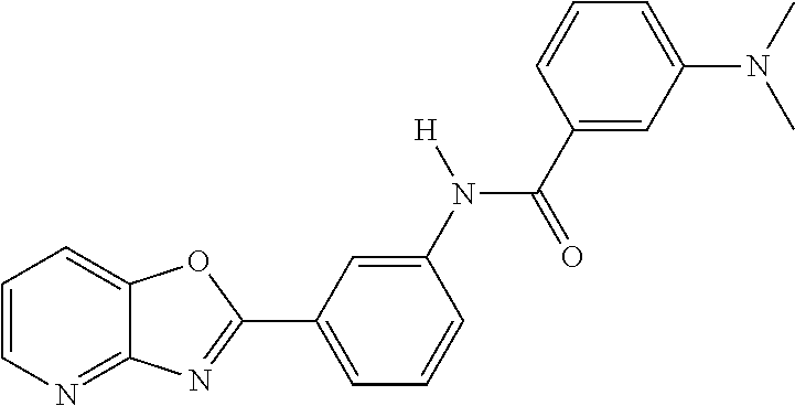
C1=CN=C2C(=C1)OC(C1=CC=CC(N([H])C(=O)C3=CC(N(C)C)=CC=C3)=C1)=N2
